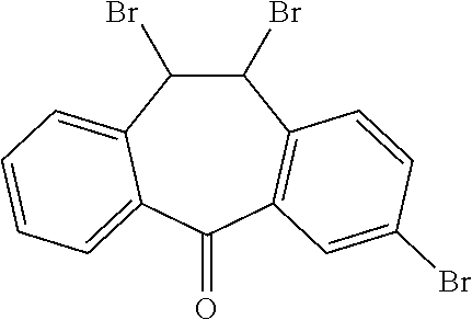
C1(Br)C(Br)C2=C(C(=O)C3=CC=CC=C13)C=C(Br)C=C2
